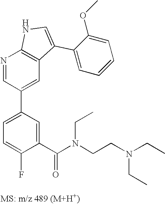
N1=CC(C2=CC=C(F)C(C(N(CC)CCN(CC)CC)=O)=C2)=CC2=C1NC=C2C1=CC=CC=C1OC
